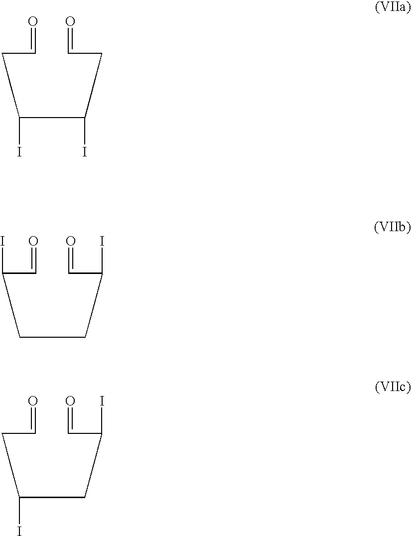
C(C=O)CC(C(CCC=O)I)I.C(C=O)(CCCCC(C=O)I)I.C(C=O)CC(CCC(C=O)I)I
